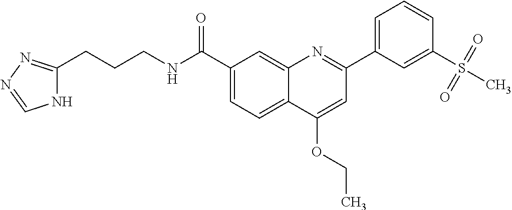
C1(C(NCCCC2=NN=CN2)=O)=CC=C2C(=C1)N=C(C1=CC=CC(S(C)(=O)=O)=C1)C=C2OCC
